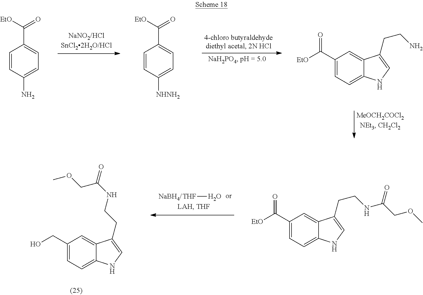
C1=CC(N)=CC=C1C([EtO])=O.C1=CC([NHNH2])=CC=C1C([EtO])=O.C1(C([EtO])=O)=CC=C2C(=C1)C(CCN)=CN2.[THF]O.C1(C([EtO])=O)=CC=C2C(=C1)C(CCNC(COC)=O)=CN2.C1(CO)=CC=C2C(=C1)C(CCNC(COC)=O)=CN2
